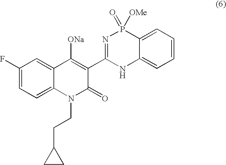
C1(F)=CC=C2C(=C1)C([ONa])=C(C1=NP(=O)([OMe])C3=CC=CC=C3N1)C(=O)N2CCC1CC1
